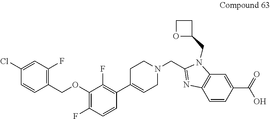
C1(Cl)=CC(F)=C(COC2=C(F)C=CC(C3=CCN(CC4=NC5=C(N4CC4CCO4)C=C(C(=O)O)C=C5)CC3)=C2F)C=C1
